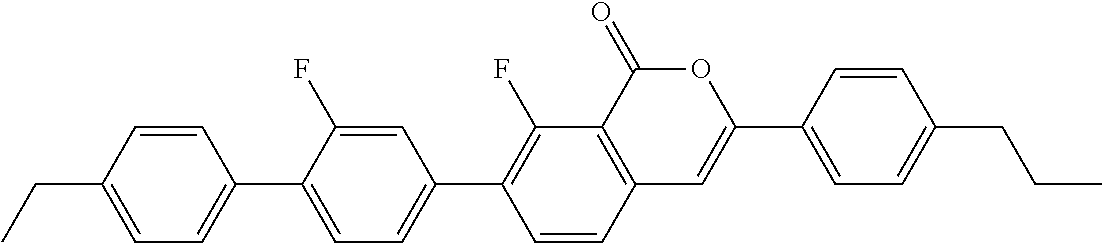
C12=C(C(=O)OC(C3=CC=C(CCC)C=C3)=C1)C(F)=C(C1=CC=C(C3=CC=C(CC)C=C3)C(F)=C1)C=C2
